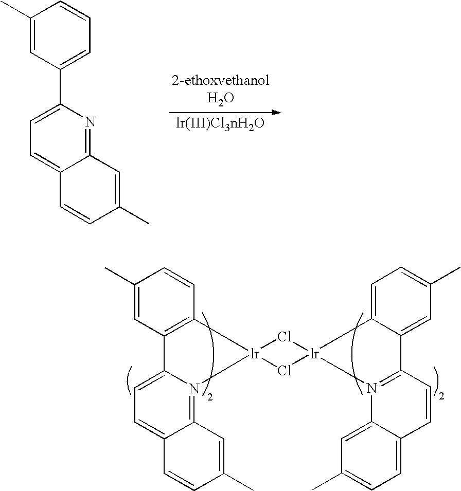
C1(C)=CC(C2=CC=C3C(=N2)C=C(C)C=C3)=CC=C1.C1(C)=CC2=C(C=C1)[lr]1(N3=C4C(=CC=C23)C=CC(C)=C4)Cl[lr]2(C3=CC=C(C)C=C3C3=N2C2=CC(C)=CC=C2C=C3)Cl1
